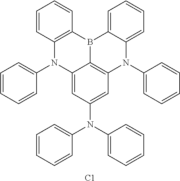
C1=C2C3=C(C=C1N(C1=CC=CC=C1)C1=CC=CC=C1)N(C1=CC=CC=C1)C1=CC=CC=C1B3C1=C(N2C2=CC=CC=C2)C=CC=C1.[C1]
